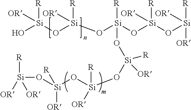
O[Si](O[Si](O[Si](O[Si](O[Si]([R])([OR])[OR])([R])[OR])([R])O[Si](O[Si](O[Si](O[Si]([R])([OR])[OR])([OR])[R])([OR])[R])([R])[OR])([R])[OR])([R])[OR]
